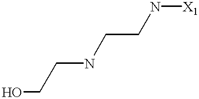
OCCNCCN[X1]
